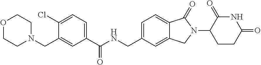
C1(C(NCC2=CC=C3C(=C2)CN(C2CCC(=O)NC2=O)C3=O)=O)=CC=C(Cl)C(CN2CCOCC2)=C1
